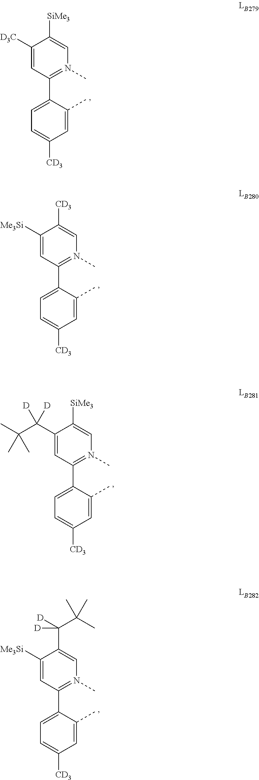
C1([D3C])=CC(C2=CC=C([CD3])C=C2C)=N(C)C=C1[SiMe3].C1([Me3Si])=CC(C2=CC=C([CD3])C=C2C)=N(C)C=C1[CD3].C1(C(C(C)(C)C)([D])[D])=CC(C2=CC=C([CD3])C=C2C)=N(C)C=C1[SiMe3].C1([Me3Si])=CC(C2=CC=C([CD3])C=C2C)=N(C)C=C1C(C(C)(C)C)([D])[D]
